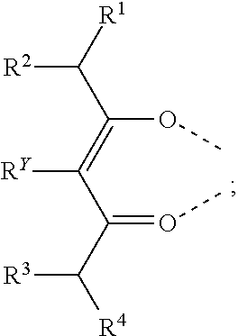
O(C(=C(C(=OC)C([R4])[R3])[RY])C([R1])[R2])C
